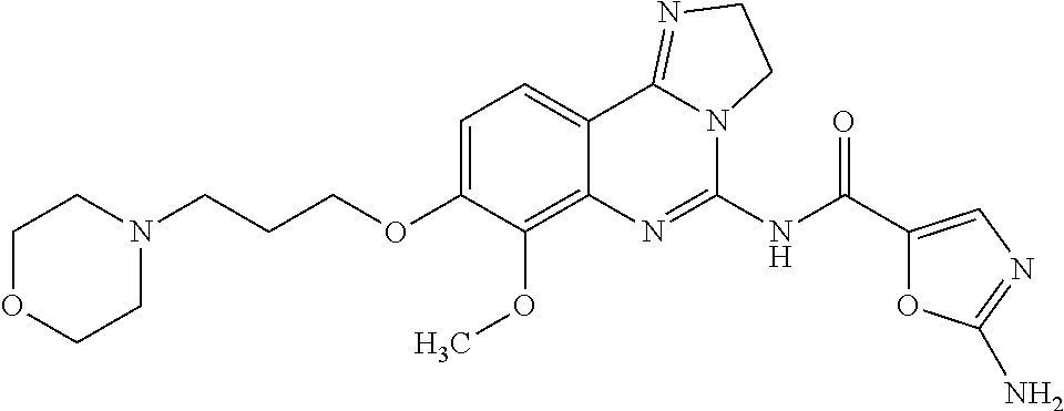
C1OCCN(CCCOC2=CC=C3C(=C2OC)N=C(NC(C2=CN=C(N)O2)=O)N2C3=NCC2)C1
